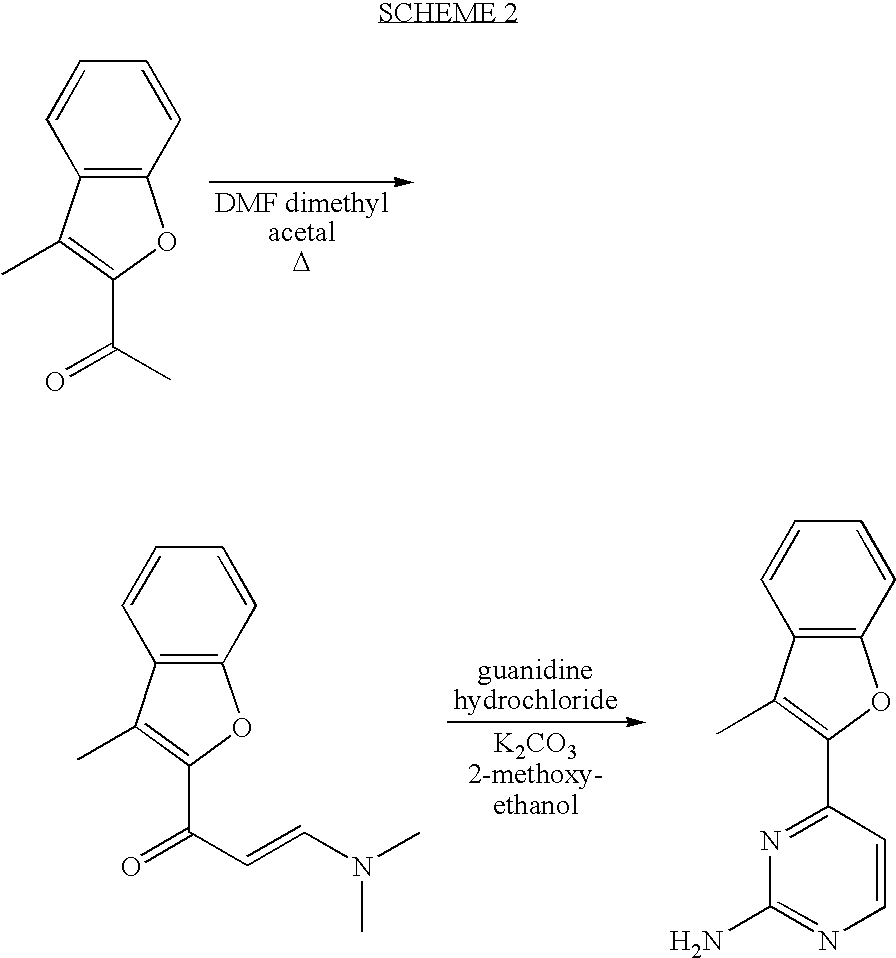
C12=C(C=CC=C1)OC(C(C=CN(C)C)=O)=C2C.C12=C(C=CC=C1)OC(C1=NC(N)=NC=C1)=C2C.C12=C(C=CC=C1)OC(C(C)=O)=C2C
